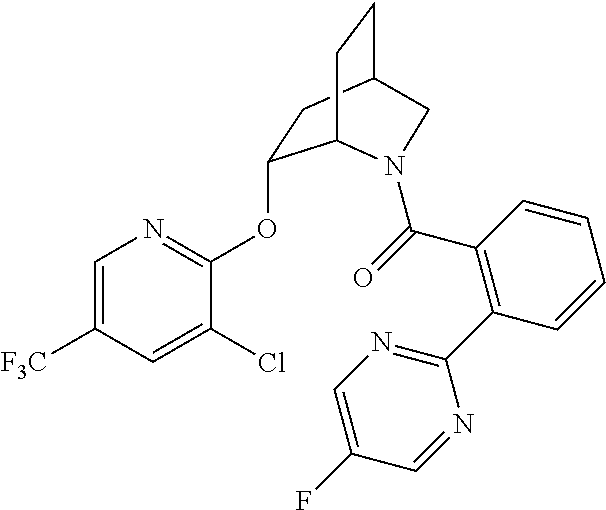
C1=C([F3C])C=C(Cl)C(OC2CC3CCC2N(C(=O)C2=C(C4=NC=C(F)C=N4)C=CC=C2)C3)=N1
